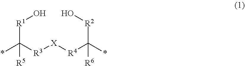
*C([R3][X][R4]C(*)([R2]O)[R6])([R1]O)[R5]
